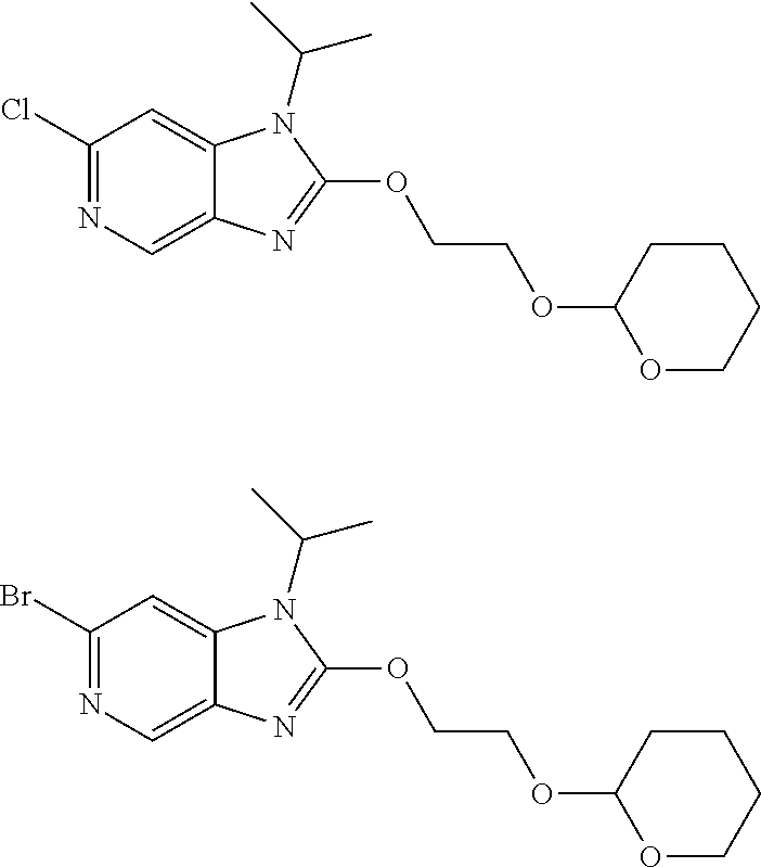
C1(Cl)=NC=C2C(=C1)N(C(C)C)C(OCCOC1OCCCC1)=N2.C1(Br)=NC=C2C(=C1)N(C(C)C)C(OCCOC1OCCCC1)=N2
